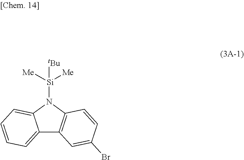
[Si](N1C2=CC=CC=C2C2=C1C=CC(Br)=C2)([Me])([Me])[tBu]
